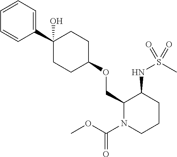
C1(C2(O)CCC(OCC3N(C(OC)=O)CCCC3NS(C)(=O)=O)CC2)=CC=CC=C1
